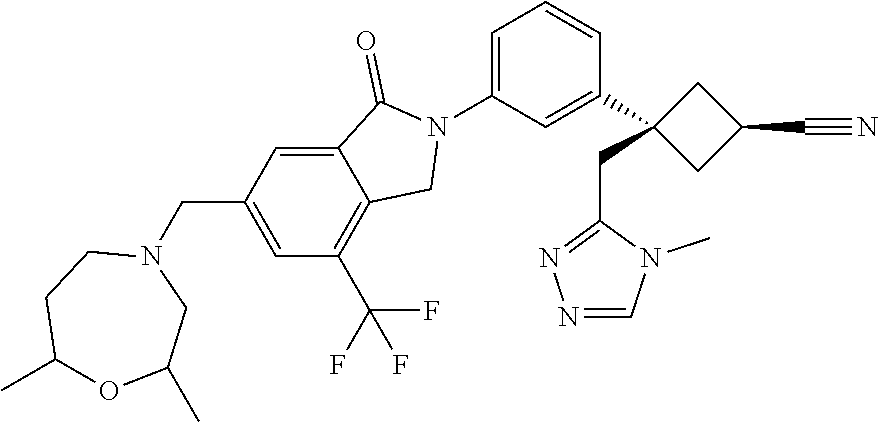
C1=C2C(=O)N(C3=CC=CC(C4(CC5=NN=CN5C)CC(C#N)C4)=C3)CC2=C(C(F)(F)F)C=C1CN1CCC(C)OC(C)C1
